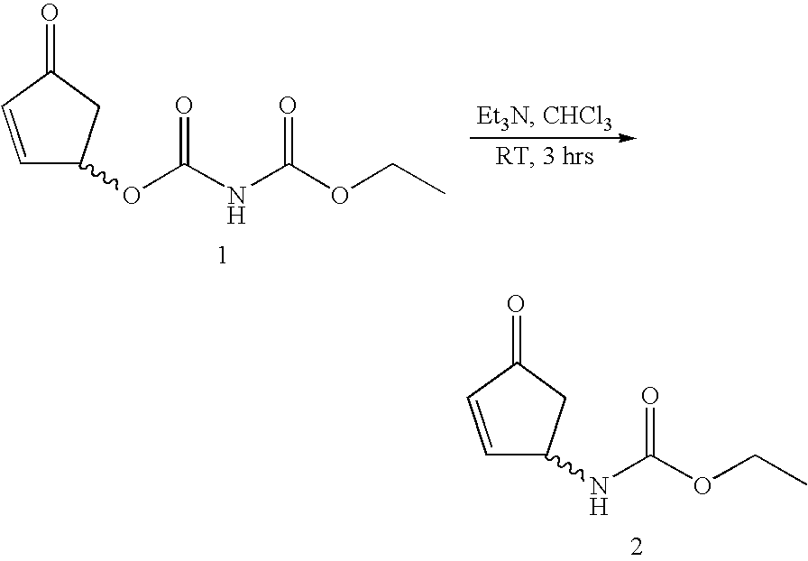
C1=CC(=O)CC1OC(NC(OCC)=O)=O.C1=CC(=O)CC1NC(OCC)=O
